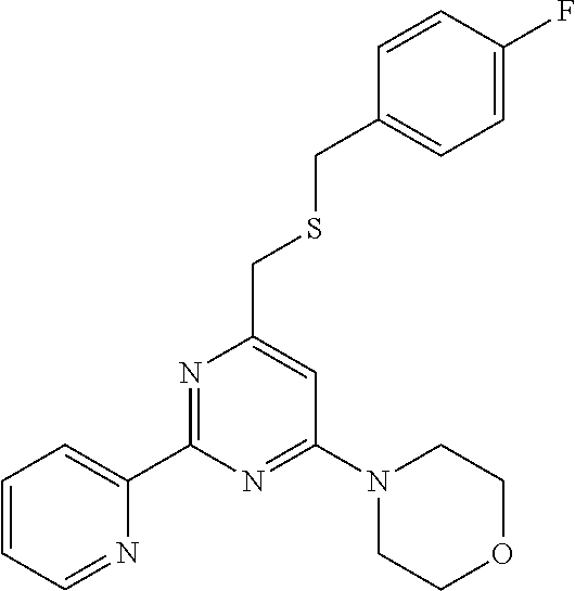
C1(C2=CC=CC=N2)=NC(CSCC2=CC=C(F)C=C2)=CC(N2CCOCC2)=N1
